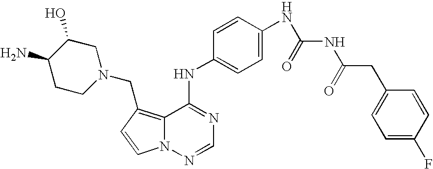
C1=CN2C(=C1CN1CC(O)C(N)CC1)C(NC1=CC=C(NC(NC(CC3=CC=C(F)C=C3)=O)=O)C=C1)=NC=N2
